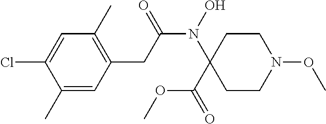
C1=C(Cl)C(C)=CC(CC(N(O)C2(C(=O)OC)CCN(OC)CC2)=O)=C1C
